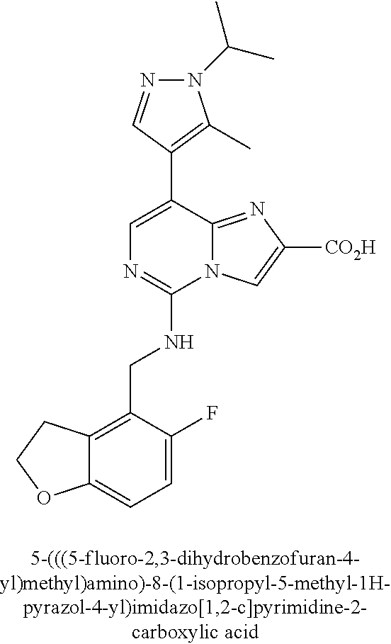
C12=CC=C(F)C(CNC3=NC=C(C4=C(C)N(C(C)C)N=C4)C4=NC([CO2H])=CN34)=C1CCO2
